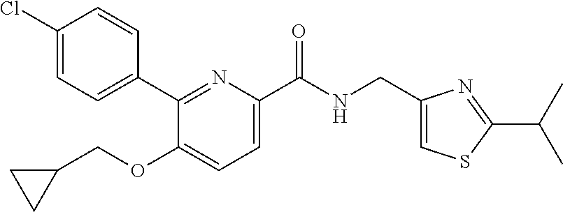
C1(C2=CC=C(Cl)C=C2)=NC(C(NCC2=CSC(C(C)C)=N2)=O)=CC=C1OCC1CC1
